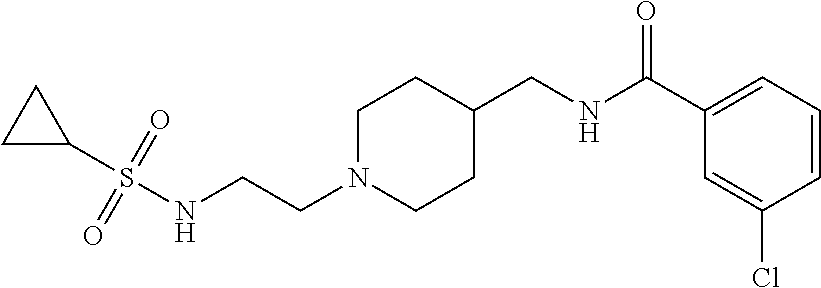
N(CCN1CCC(CNC(C2=CC=CC(Cl)=C2)=O)CC1)S(C1CC1)(=O)=O
